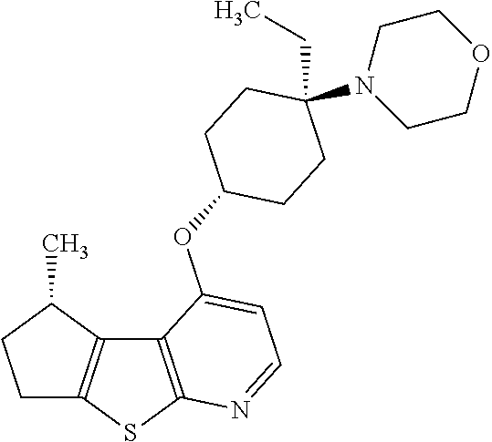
C12=C(SC3=C1C(C)CC3)N=CC=C2OC1CCC(CC)(N2CCOCC2)CC1
